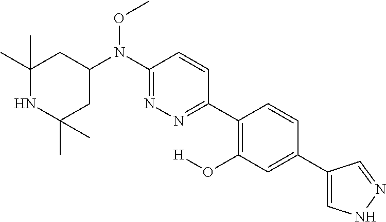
C1(C)(C)NC(C)(C)CC(N(C2=NN=C(C3=C(O[H])C=C(C4=CNN=C4)C=C3)C=C2)OC)C1
